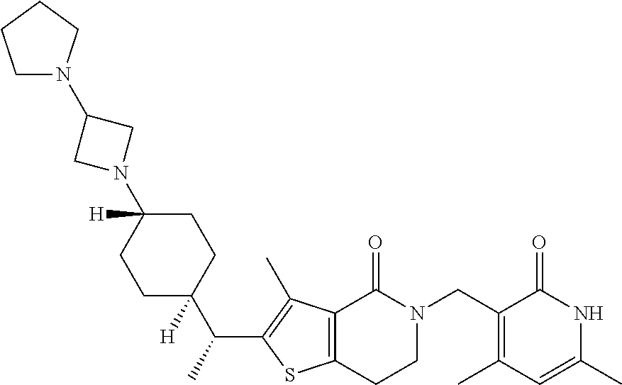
C1(CN2CCC3=C(C2=O)C(C)=C(C(C)C2([H])CCC(N4CC(N5CCCC5)C4)([H])CC2)S3)=C(C)C=C(C)NC1=O
